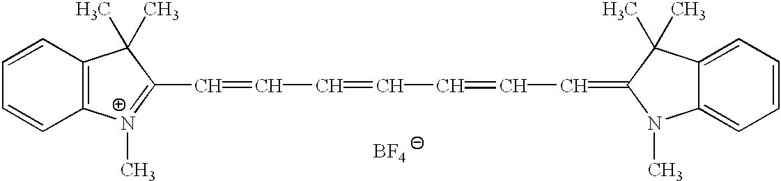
C12=C(C=CC=C1)C(C)(C)C(C=CC=CC=CC=C1N(C)C3=CC=CC=C3C1(C)C)=[N+]2C.[BF4]
